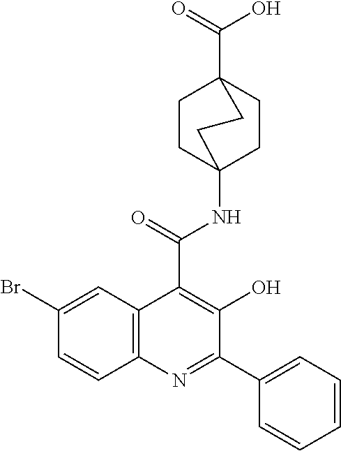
C1CC2(NC(=O)C3=C(O)C(C4=CC=CC=C4)=NC4=C3C=C(Br)C=C4)CCC1(C(O)=O)CC2
